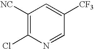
C1([NC])=C(Cl)N=CC([CF3])=C1
